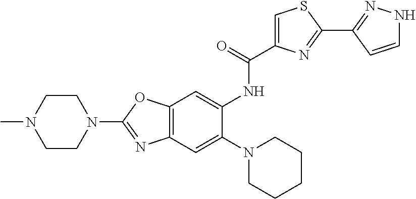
C12=C(C=C(N3CCCCC3)C(NC(C3=CSC(C4=NNC=C4)=N3)=O)=C1)N=C(N1CCN(C)CC1)O2
